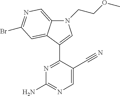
N1(CCOC)C2=CN=C(Br)C=C2C(C2=NC(N)=NC=C2C#N)=C1
